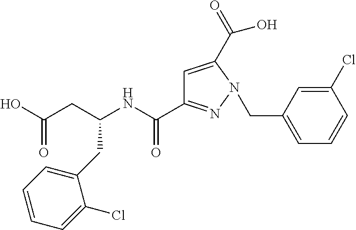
OC(CC(NC(=O)C1=NN(CC2=CC=CC(Cl)=C2)C(C(=O)O)=C1)CC1=CC=CC=C1Cl)=O
